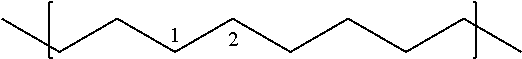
C(CCCCCCCC)C
